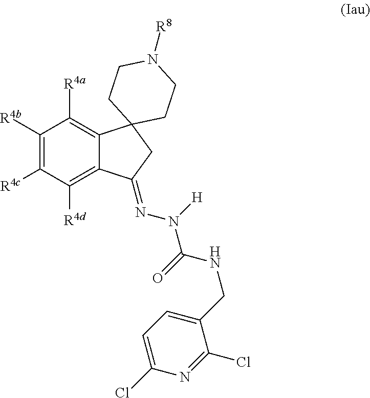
C1([R4b])=C([R4c])C([R4d])=C2C(=C1[R4a])C1(CC2=NN(C(=O)NCC2=CC=C(Cl)N=C2Cl)[H])CCN([R8])CC1
